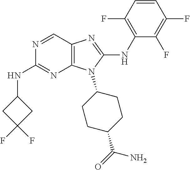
N1=CC2=C(N=C1NC1CC(F)(F)C1)N(C1CCC(C(=O)N)CC1)C(NC1=C(F)C=CC(F)=C1F)=N2
